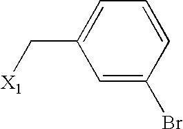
C1=C(C[X1])C=C(Br)C=C1
